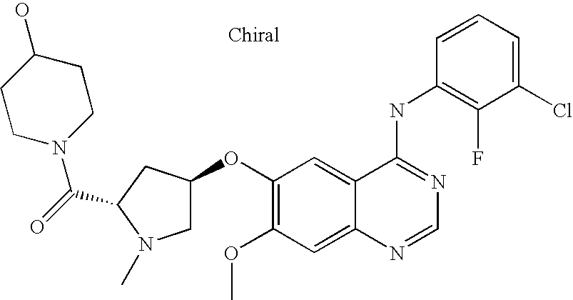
C1(Cl)=CC=CC(NC2=NC=NC3=CC(OC)=C(OC4CN(C)C(C(=O)N5CCC(O)CC5)C4)C=C23)=C1F
